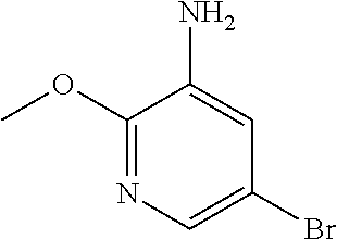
C1(OC)=NC=C(Br)C=C1N
